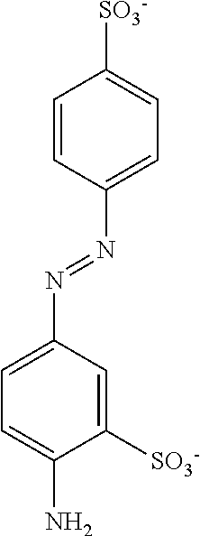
C1=CC(N=NC2=CC=C(N)C([SO3-])=C2)=CC=C1[SO3-]
